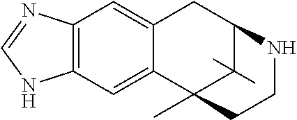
C12=C(C=C3C(=C1)CC1NCCC3(C)C1(C)C)NC=N2
